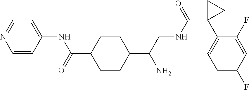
C1=CC(NC(=O)C2CCC(C(CNC(C3(C4=CC=C(F)C=C4F)CC3)=O)N)CC2)=CC=N1
